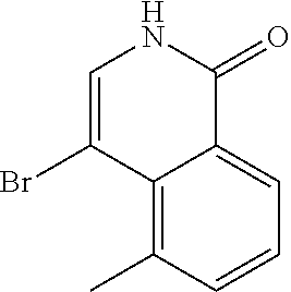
C12=C(C)C=CC=C1C(=O)NC=C2Br
